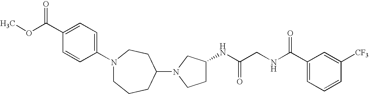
COC(C1=CC=C(N2CCCC(N3CCC(NC(CNC(C4=CC=CC([CF3])=C4)=O)=O)C3)CC2)C=C1)=O
